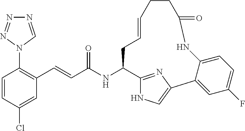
C1=CC(Cl)=CC(C=CC(NC2CC=CCCC(=O)NC3=CC=C(F)C=C3C3=CNC2=N3)=O)=C1N1C=NN=N1
